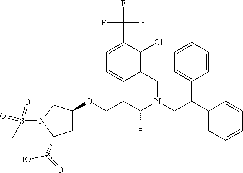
C1C(OCCC(N(CC(C2=CC=CC=C2)C2=CC=CC=C2)CC2=C(Cl)C(C(F)(F)F)=CC=C2)C)CN(S(C)(=O)=O)C1C(=O)O
